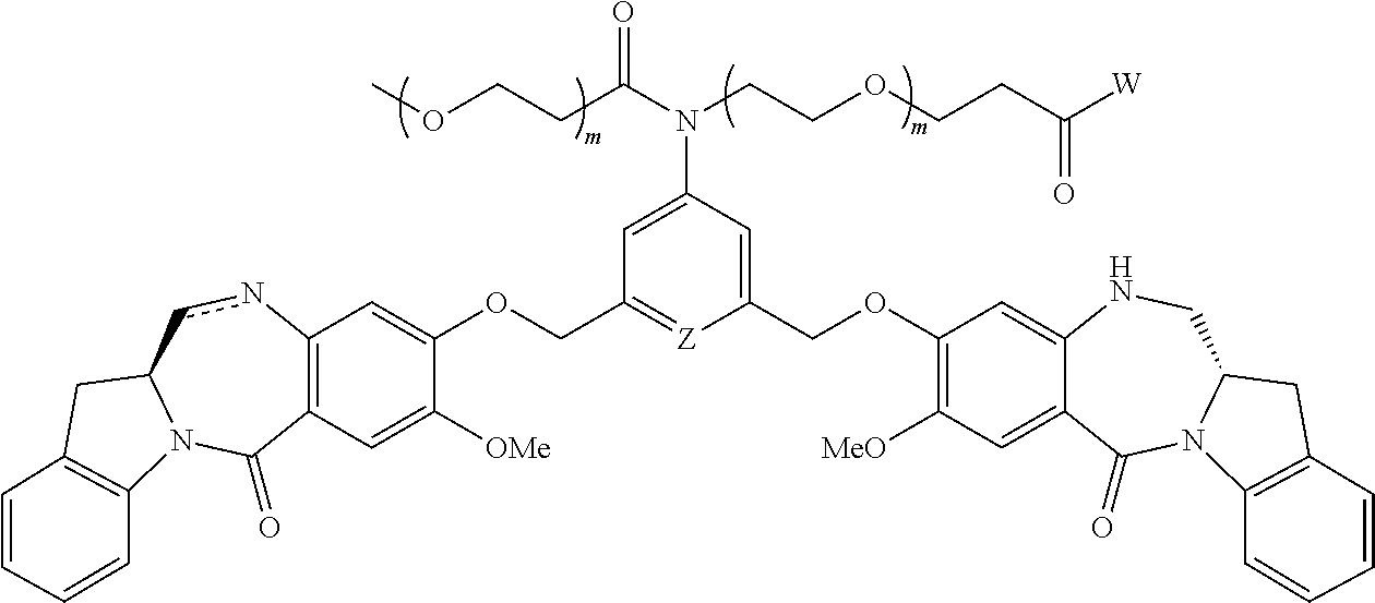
C12=C(C=C([OMe])C(OCC3=[Z]C(COC4=C([MeO])C=C5C(=C4)NCC4N(C5=O)C5=C(C4)C=CC=C5)=CC(N(CCOCCC([W])=O)C(CCOC)=O)=C3)=C1)C(=O)N1C(cn2)CC2=C1C=CC=C2
